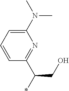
C(CO)(*)C1=NC(N(C)C)=CC=C1
